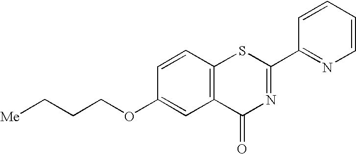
C1=CC2=C(C=C1OCCC[Me])C(=O)N=C(C1=NC=CC=C1)S2
